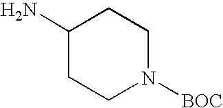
C1(N)CCN([BOC])CC1
